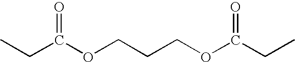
CCC(OCCCOC(CC)=O)=O
